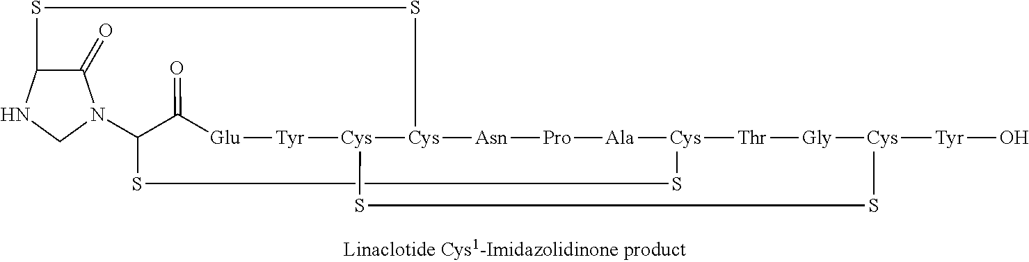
[Glu]1[Tyr][Cys]2[Cys]3[Asn][Pro][Ala][Cys]([Thr][Gly][Cys]([Tyr]O)SS2)SSC(C1=O)N1C(=O)C(NC1)SS3
